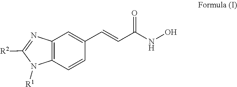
N1([R1])C([R2])=NC2=C1C=CC(C=CC(=O)NO)=C2
